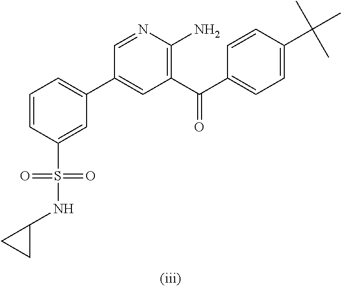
C1=CC(S(=O)(NC2CC2)=O)=CC(C2=CC(C(C3=CC=C(C(C)(C)C)C=C3)=O)=C(N)N=C2)=C1
